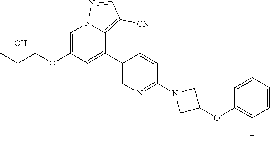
C1=C(OCC(C)(C)O)C=C(C2=CN=C(N3CC(OC4=C(F)C=CC=C4)C3)C=C2)C2=C([CN])C=NN12
